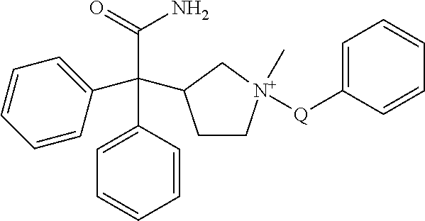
C(C1=CC=CC=C1)(C1=CC=CC=C1)(C1CC[N+]([Q]C2=CC=CC=C2)(C)C1)C(=O)N
